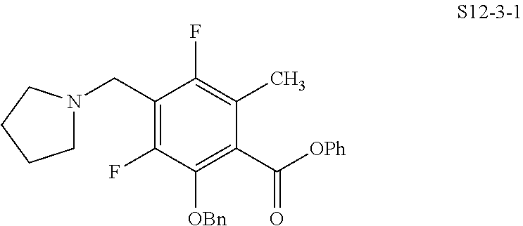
C1(CN2CCCC2)=C(F)C([OBn])=C(C([OPh])=O)C(C)=C1F
